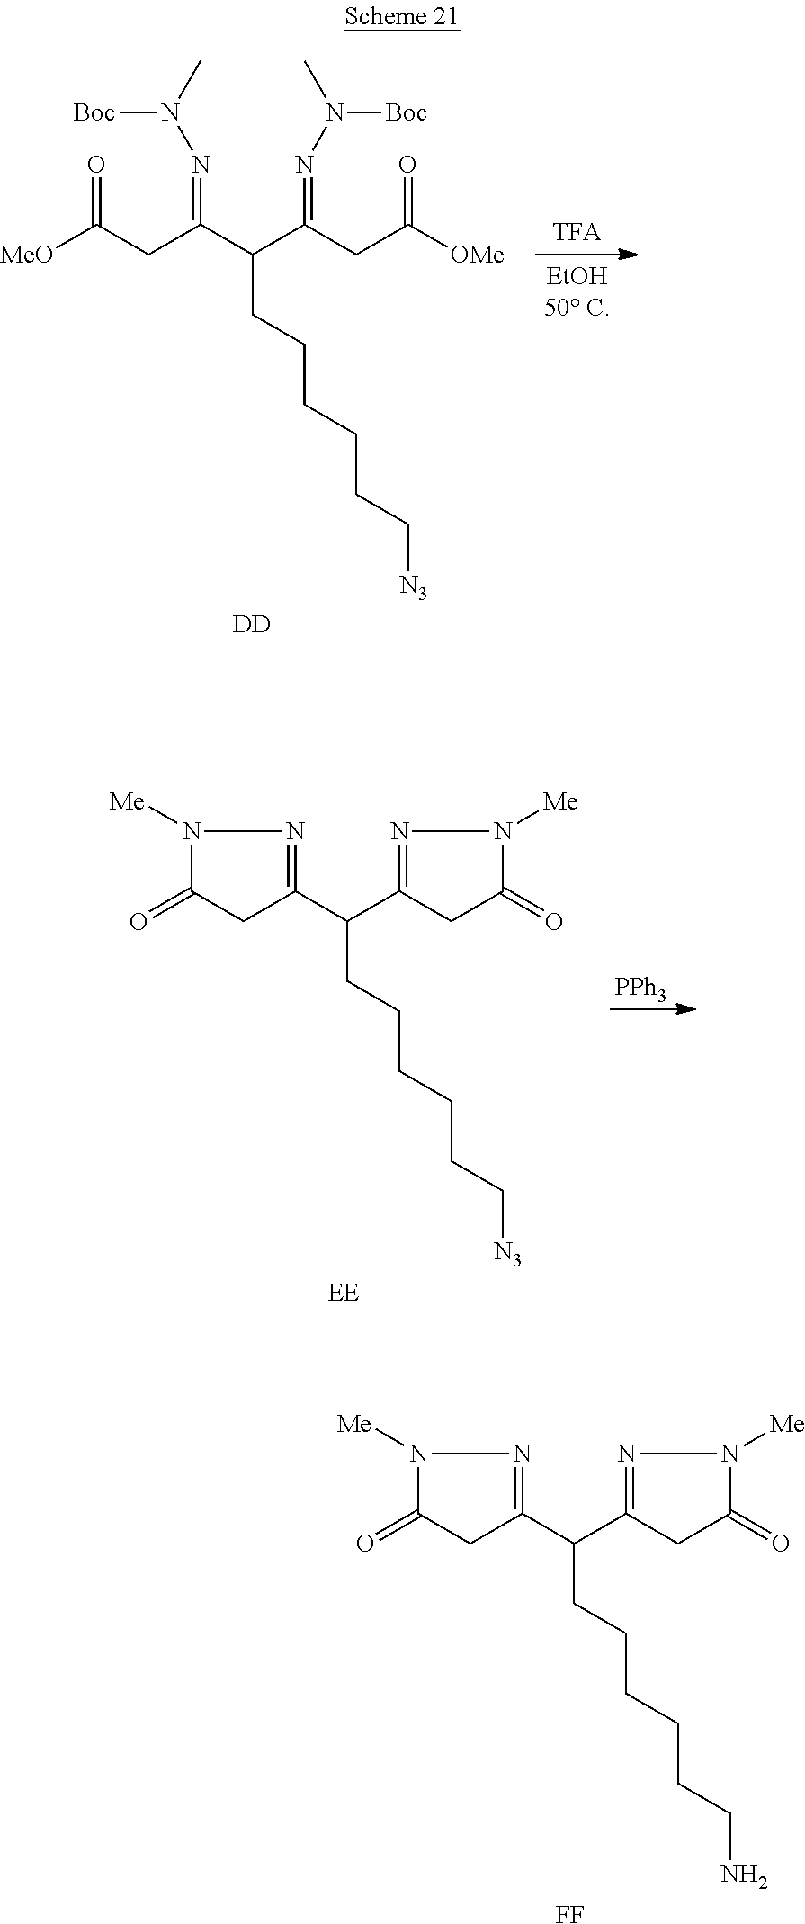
C1(C(C2=NN([Me])C(=O)C2)CCCCCCN)=NN([Me])C(=O)C1.[FF].C1(C(C2=NN([Me])C(=O)C2)CCCCCC[N3])=NN([Me])C(=O)C1.[EE].[PPh3].C(CC(=NN(C)[Boc])C(C(CC([OMe])=O)=NN([Boc])C)CCCCCC[N3])([MeO])=O.[DD]
